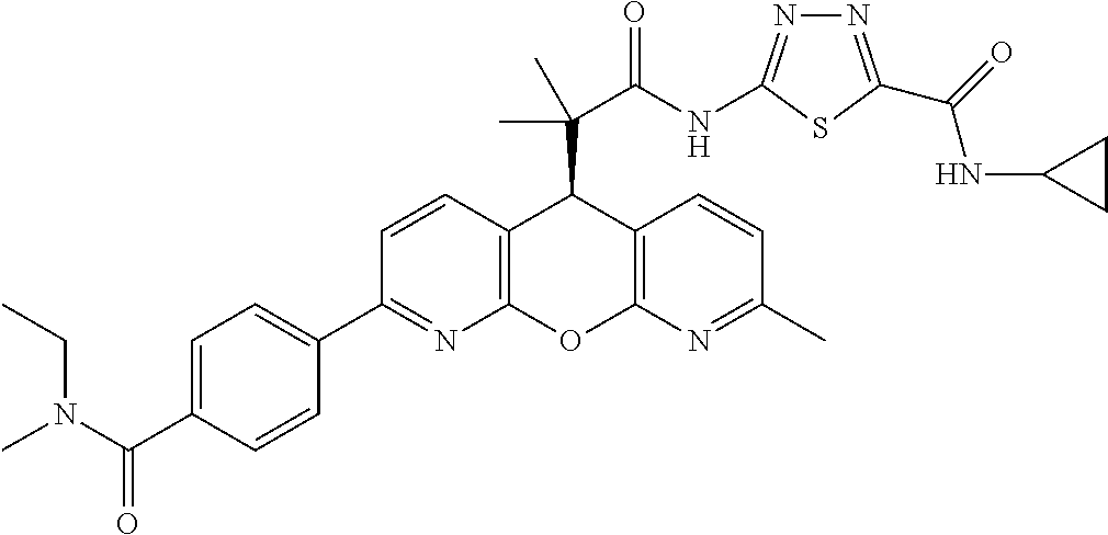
C1(C2=NC3=C(C=C2)C(C(C(NC2=NN=C(C(=O)NC4CC4)S2)=O)(C)C)C2=C(O3)N=C(C)C=C2)=CC=C(C(N(C)CC)=O)C=C1
